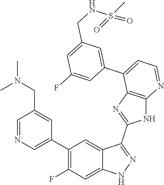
C1=NC=C(C2=C(F)C=C3C(=C2)C(C2=NC4=C(N2)N=CC=C4C2=CC(CNS(=O)(C)=O)=CC(F)=C2)=NN3)C=C1CN(C)C
